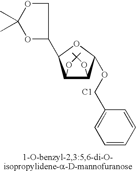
[C1].C1OC(C)(C)OC1C1OC(OCC2=CC=CC=C2)C2C1OC(C)(C)O2
